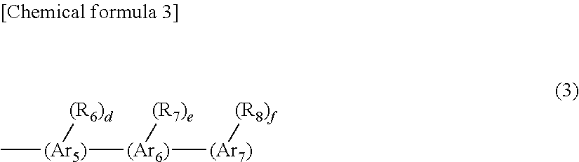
C[(Ar5)]([(Ar6)]([(Ar7)][(R8)f])[(R7)e])[(R6)d]
